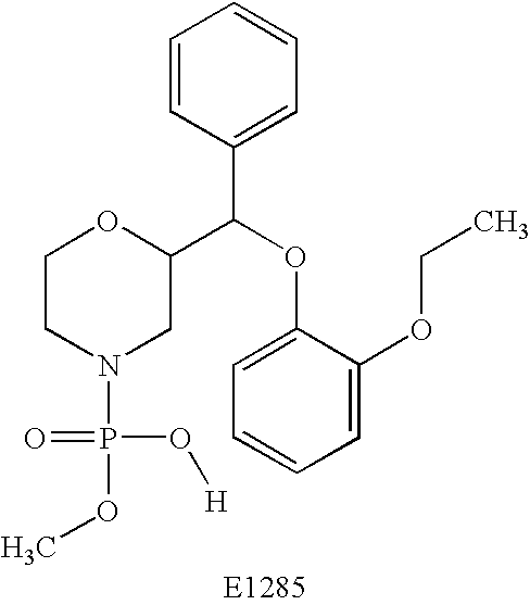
C1CN(P(OC)(=O)O[H])CC(C(OC2=CC=CC=C2OCC)C2=CC=CC=C2)O1
